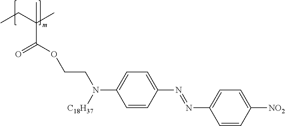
CCC(C(=O)OCCN([C18H37])C1=CC=C(N=NC2=CC=C([NO2])C=C2)C=C1)(C)C
